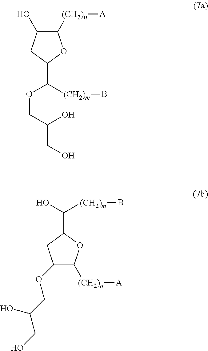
[(CH2)n]([A])C1C(O)CC(C(OCC(CO)O)[(CH2)m]B)O1.O1C(C([(CH2)m]B)O)CC(OCC(CO)O)C1[(CH2)n][A]
